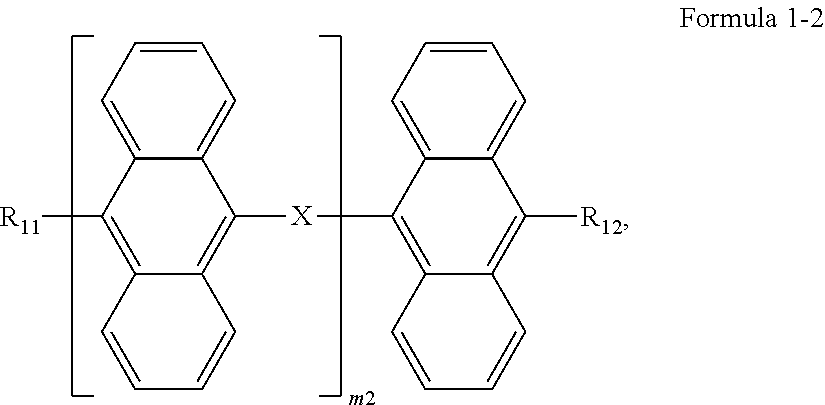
C1=C2C(=CC=C1)C([R11])=C1C(=C2[X]C2=C3C(=C([R12])C4=CC=CC=C24)C=CC=C3)C=CC=C1
